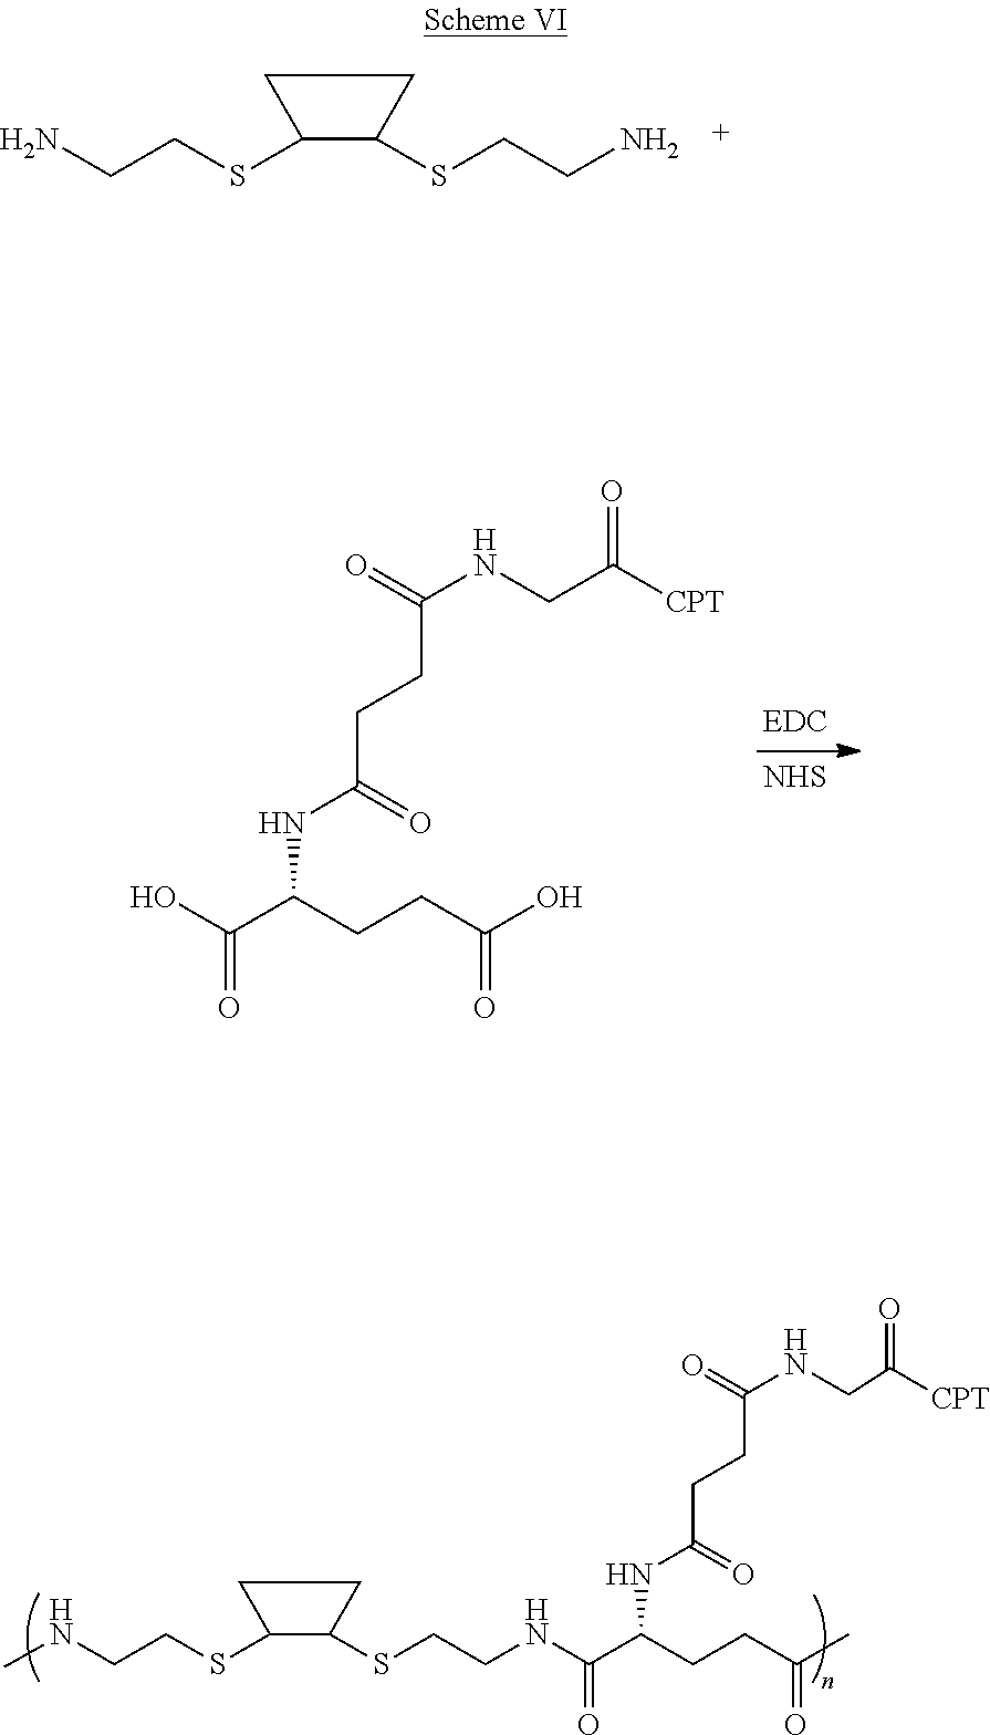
NCCSC1C(SCCN)CC1.[NHS].OC(C(CCC(O)=O)NC(CCC(NCC([CPT])=O)=O)=O)=O.CNCCSC1C(SCCNC(C(CCC(C)=O)NC(CCC(NCC([CPT])=O)=O)=O)=O)CC1
